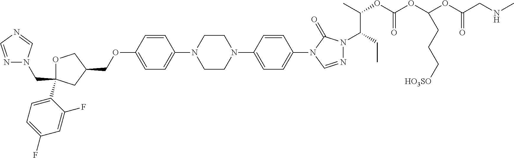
C1OC(C2=CC=C(F)C=C2F)(CN2N=CN=C2)CC1COC1=CC=C(N2CCN(C3=CC=C(N4C=NN(C(CC)C(C)OC(OC(OC(CNC)=O)CCC[HO3SO])=O)C4=O)C=C3)CC2)C=C1
